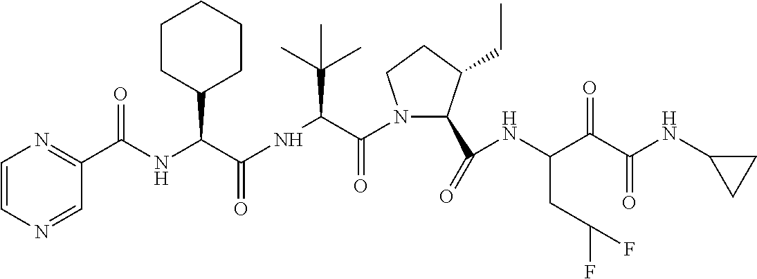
C1(C(=O)NC(C(C(NC2CC2)=O)=O)CC(F)F)C(CC)CCN1C(C(NC(=O)C(C1CCCCC1)NC(C1=NC=CN=C1)=O)C(C)(C)C)=O
